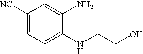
C1=C(NCCO)C(N)=CC([NC])=C1
